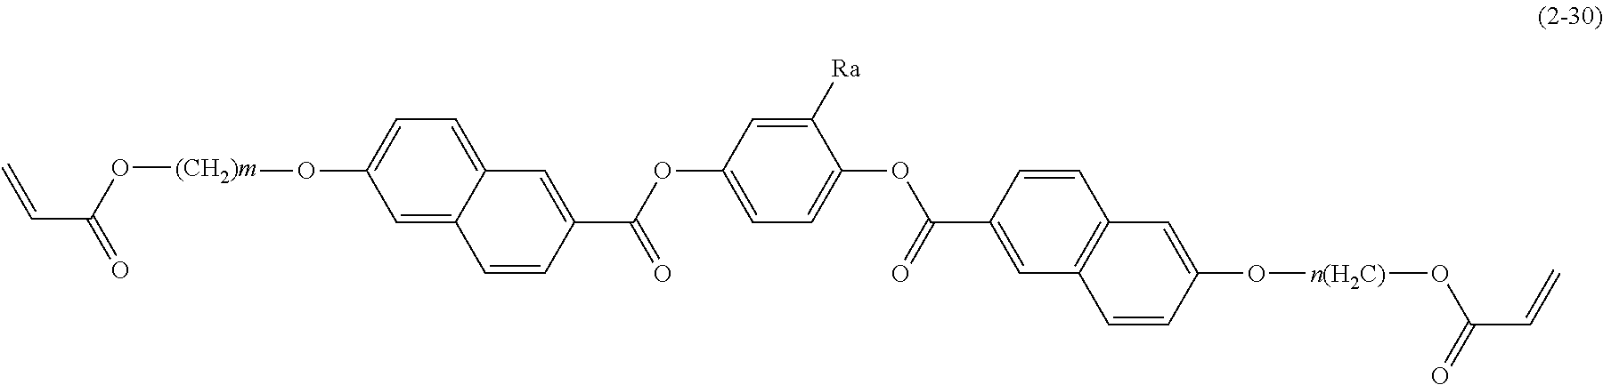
C=CC(O[(CH2)m]OC1=CC=C2C(=C1)C=CC(C(=O)OC1=CC=C(OC(=O)C3=CC4=C(C=C3)C=C(O[n(H2C)]OC(=O)C=C)C=C4)C([Ra])=C1)=C2)=O
